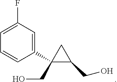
C1(C2(CO)C(CO)C2)=CC(F)=CC=C1
